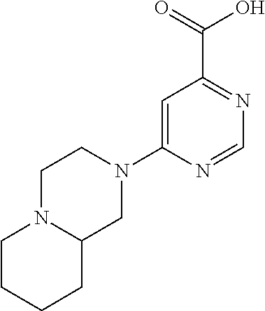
C1=C(N2CCN3C(C2)CCCC3)N=CN=C1C(=O)O
